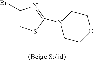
C1(Br)=CSC(N2CCOCC2)=N1
